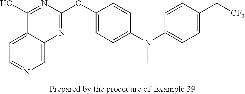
C1=C2C(=CC=N1)C(O)=NC(OC1=CC=C(N(C3=CC=C(C[CF3])C=C3)C)C=C1)=N2
